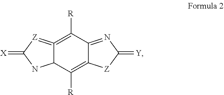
C12=C([R])C3=NC(=[Y])[Z]C3=C([R])C1NC(=[X])[Z]=2
